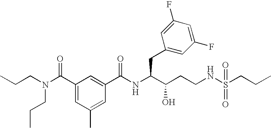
C1(C(NC(C(CCNS(CCC)(=O)=O)O)CC2=CC(F)=CC(F)=C2)=O)=CC(C(N(CCC)CCC)=O)=CC(C)=C1
